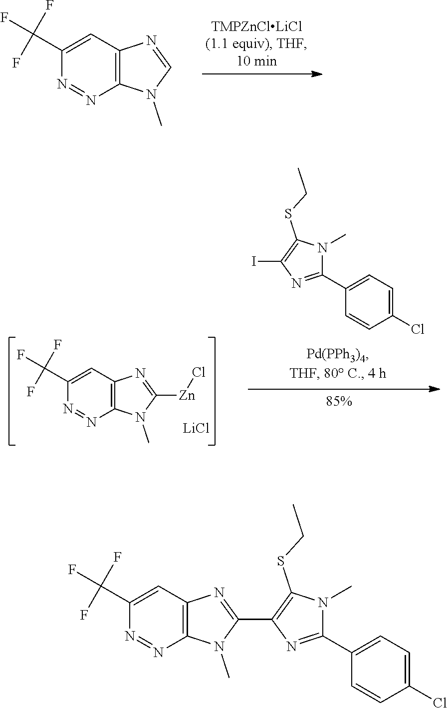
C12=C(C=C(C(F)(F)F)N=N1)N=CN2C.[LiCl].C12=C(C=C(C(F)(F)F)N=N1)N=C([Zn]Cl)N2C.C1(C2=CC=C(Cl)C=C2)=NC(I)=C(SCC)N1C.C12=C(C=C(C(F)(F)F)N=N1)N=C(C1=C(SCC)N(C)C(C3=CC=C(Cl)C=C3)=N1)N2C
